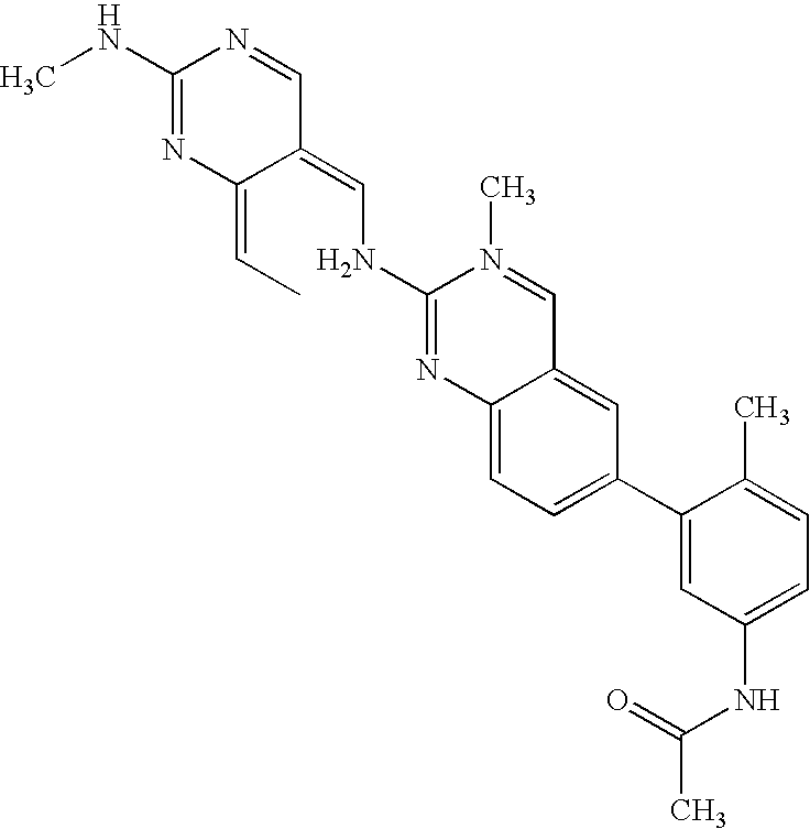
C1(=CC)C(=CNC2=NC3=CC=C(C4=CC(NC(C)=O)=CC=C4C)C=C3C=N2C)C=NC(NC)=N1
